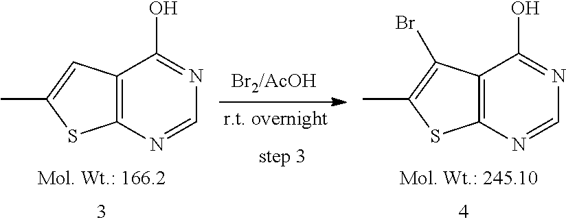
C12=C(N=CN=C1O)SC(C)=C2.C12=C(N=CN=C1O)SC(C)=C2Br
